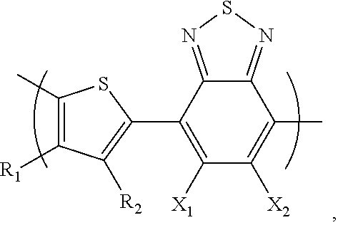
C1(C)=C([R1])C([R2])=C(C2=C([X1])C([X2])=C(C)C3=NSN=C32)S1
